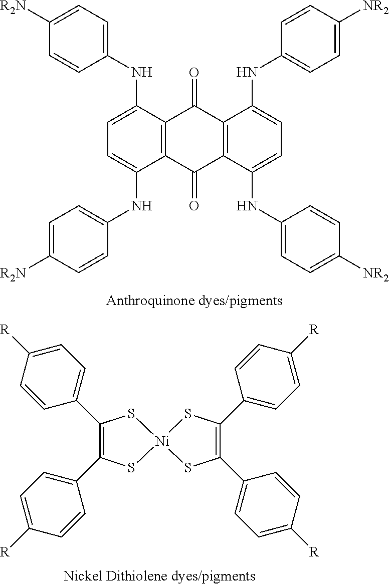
C1=C(NC2=CC=C([R2N])C=C2)C2=C(C(NC3=CC=C([R2N])C=C3)=C1)C(=O)C1=C(C2=O)C(NC2=CC=C([NR2])C=C2)=CC=C1NC1=CC=C([NR2])C=C1.C1(C2=CC=C([R])C=C2)=C(C2=CC=C([R])C=C2)S[Ni]2(S1)SC(C1=CC=C([R])C=C1)=C(C1=CC=C([R])C=C1)S2
